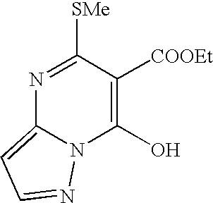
C1(O)=C([COOEt])C([SMe])=NC2=CC=NN12
